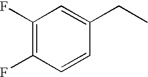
C1(F)=C(F)C=CC(CC)=C1
